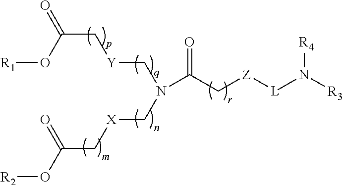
C(C[Y]CN(C[X]CC(=O)O[R2])C(C[Z][L]N([R4])[R3])=O)(O[R1])=O
